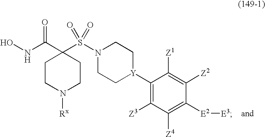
ONC(C1(S(N2CC[Y](C3=C([Z3])C([Z4])=C([E2][E3])C([Z2])=C3[Z1])CC2)(=O)=O)CCN([Rx])CC1)=O
